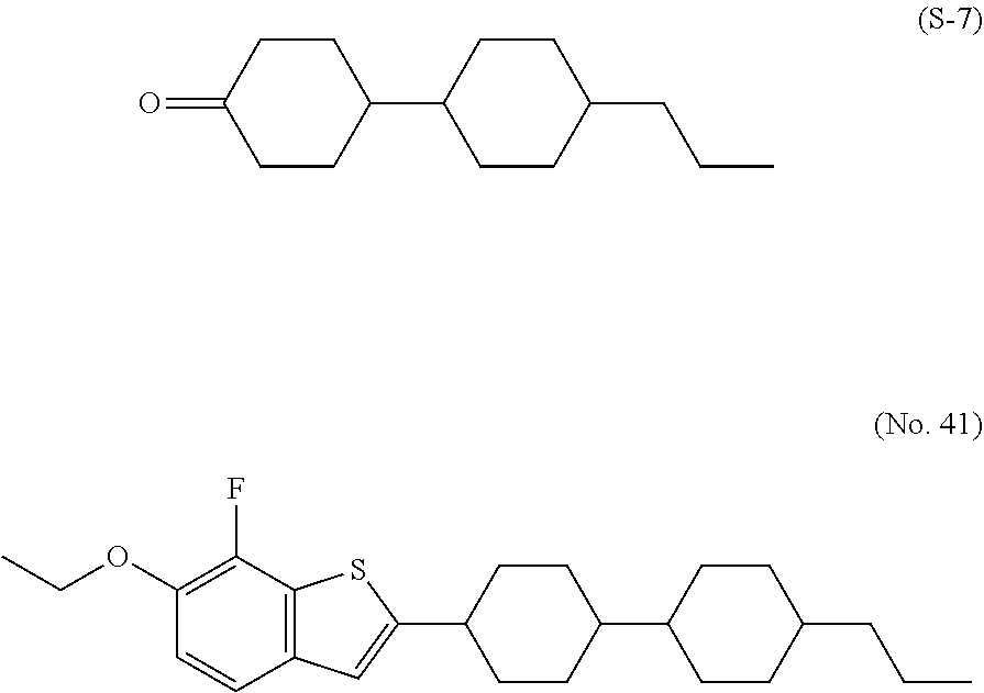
C1(C2CCC(CCC)CC2)CCC(=O)CC1.C1(C2CCC(CCC)CC2)CCC(C2=CC3=C(S2)C(F)=C(OCC)C=C3)CC1
